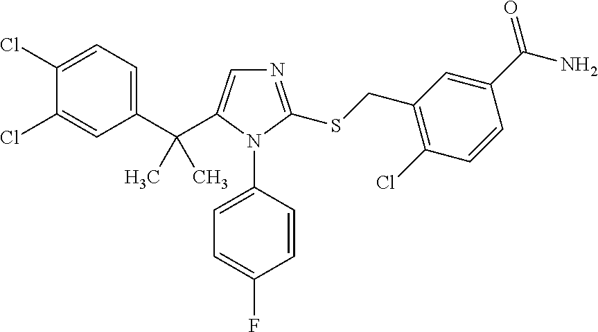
C1(C(C2=CN=C(SCC3=C(Cl)C=CC(C(N)=O)=C3)N2C2=CC=C(F)C=C2)(C)C)=CC=C(Cl)C(Cl)=C1
